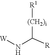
[(CH2)i](C(N[W])[R])[R1]
